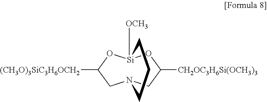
N12CC([(CH3O)3SiC3H6OCH2])O[Si]([OCH3])(OC([CH2OC3H6Si(OCH3)3])C1)CCC2
